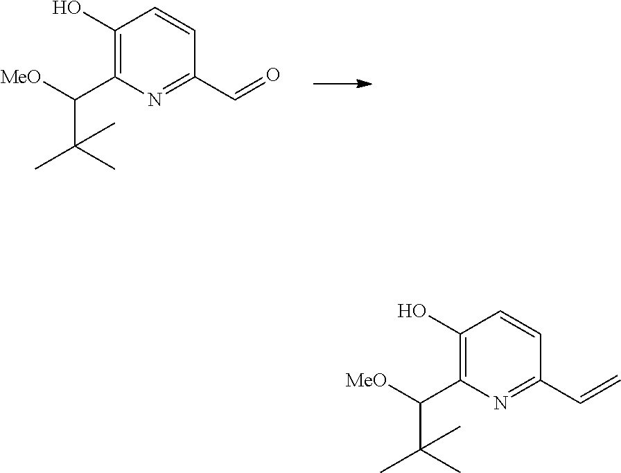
C1(O)=C(C([MeO])C(C)(C)C)N=C(C=O)C=C1.C1(O)=C(C([MeO])C(C)(C)C)N=C(C=C)C=C1
